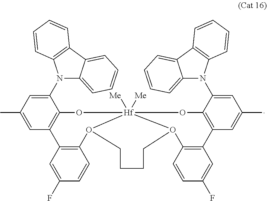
C1(N2C3=CC=CC=C3C3=C2C=CC=C3)=CC(C)=CC2=C1O[Hf]13([Me])([Me])O(C4=C2C=C(F)C=C4)CCCCO1C1=C(C=C(F)C=C1)C1=C(C(N2C4=CC=CC=C4C4=C2C=CC=C4)=CC(C)=C1)O3
